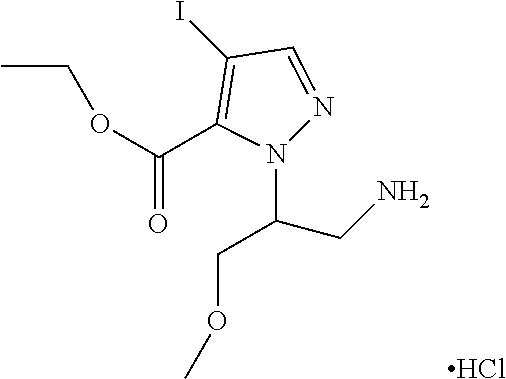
IC1=C(C(OCC)=O)N(C(COC)CN)N=C1.Cl
